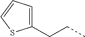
C1(CCC)=CC=CS1
